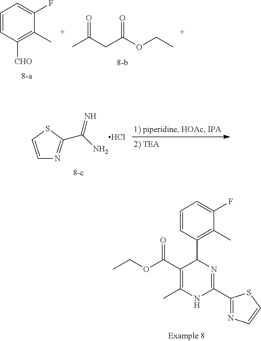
C1=CC([CHO])=C(C)C(F)=C1.CC(CC(OCC)=O)=O.S1C=CN=C1C(N)=N.Cl.C1=CC(C2C(C(OCC)=O)=C(C)NC(C3=NC=CS3)=N2)=C(C)C(F)=C1
